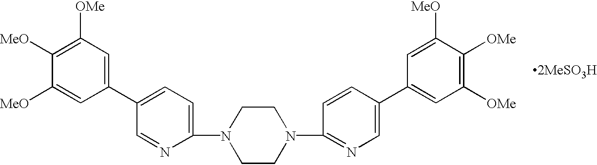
C1(C2=CC([OMe])=C([MeO])C([MeO])=C2)=CC=C(N2CCN(C3=NC=C(C4=CC([OMe])=C([OMe])C([MeO])=C4)C=C3)CC2)N=C1
